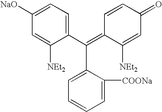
C1(C(=C2C([NEt2])=CC(=O)C=C2)C2=CC=CC=C2[COONa])=CC=C([NaO])C=C1[NEt2]
